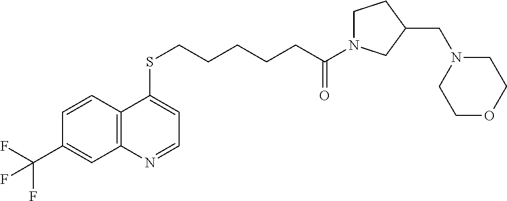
C12=C(C=CC(C(F)(F)F)=C1)C(SCCCCCC(N1CCC(CN3CCOCC3)C1)=O)=CC=N2
